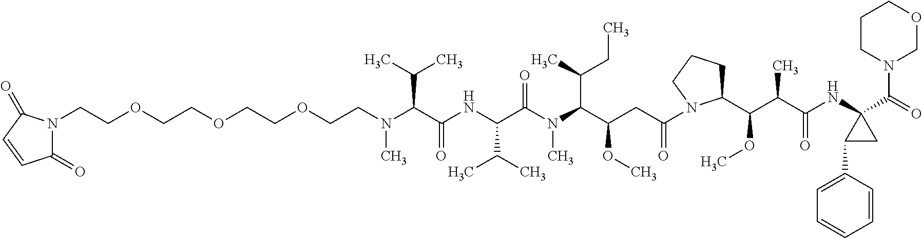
C1(=O)C=CC(=O)N1CCOCCOCCOCCN(C(C(NC(C(N(C(C(CC(=O)N1C(C(OC)C(C)C(=O)NC2(C(N3COCCC3)=O)C(C3=CC=CC=C3)C2)CCC1)OC)C(CC)C)C)=O)C(C)C)=O)C(C)C)C
